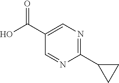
C1(C2CC2)=NC=C(C(O)=O)C=N1
